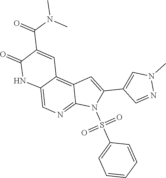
N1(C)N=CC(C2=CC3=C4C(=CN=C3N2S(C2=CC=CC=C2)(=O)=O)NC(=O)C(C(N(C)C)=O)=C4)=C1
